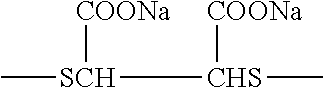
C[SCH]([COONa])[CHS](C)[COONa]
